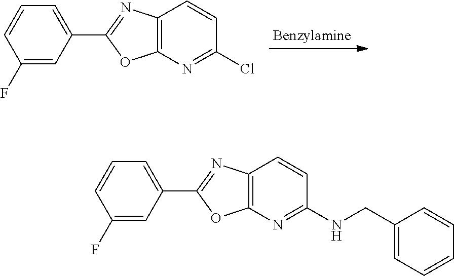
C1=CC(F)=CC(C2=NC3=C(N=C(Cl)C=C3)O2)=C1.C1=CC(F)=CC(C2=NC3=C(N=C(NCC4=CC=CC=C4)C=C3)O2)=C1
